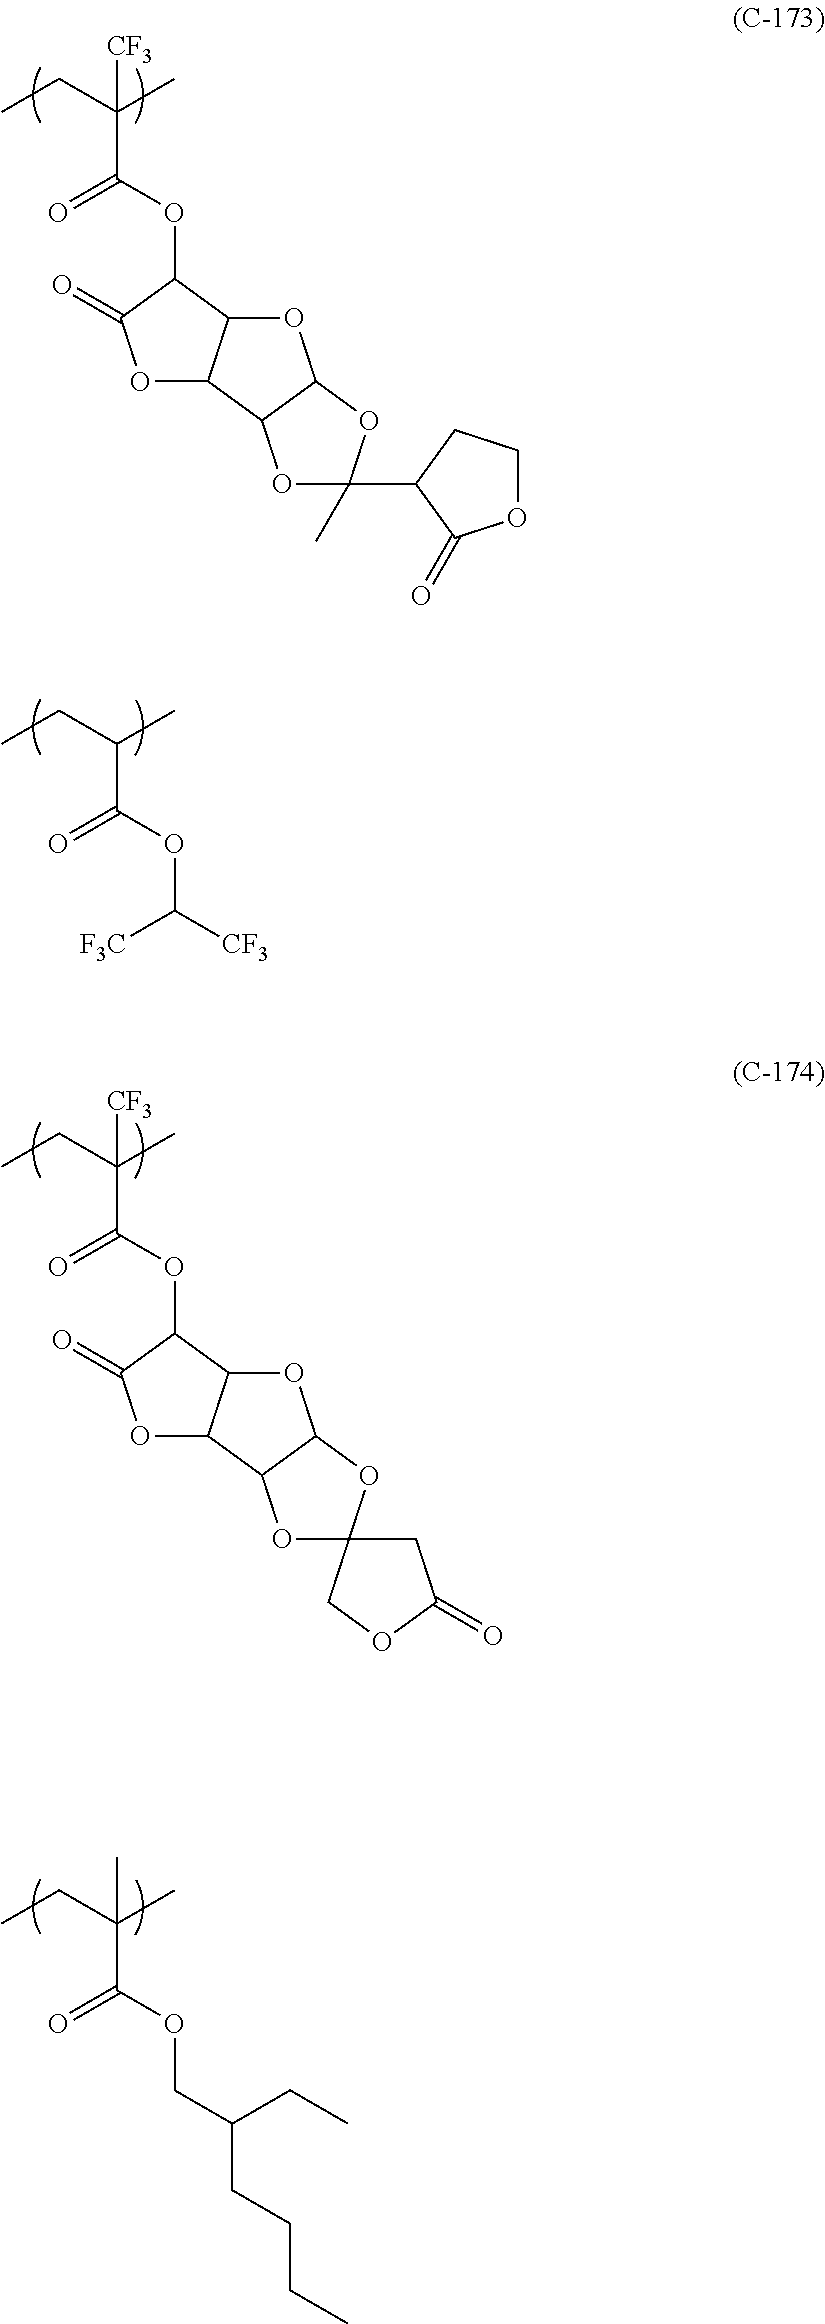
C(C(OC([CF3])[F3C])=O)(CC)C.C(C(OC1C(=O)OC2C1OC1C2OC(C)(C2C(=O)OCC2)O1)=O)(CC)(C)[CF3].C(C(OCC(CCCC)CC)=O)(CC)(C)C.C(C(OC1C(=O)OC2C1OC1C2OC2(O1)CC(=O)OC2)=O)(CC)(C)[CF3]
